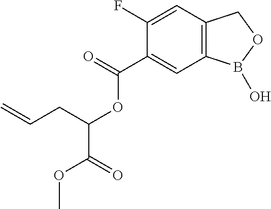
C1(C(=O)OC(C(=O)OC)CC=C)=CC2=C(C=C1F)COB2O
